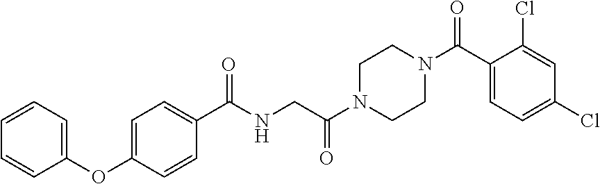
C1=CC=C(OC2=CC=C(C(NCC(N3CCN(C(=O)C4=CC=C(Cl)C=C4Cl)CC3)=O)=O)C=C2)C=C1
